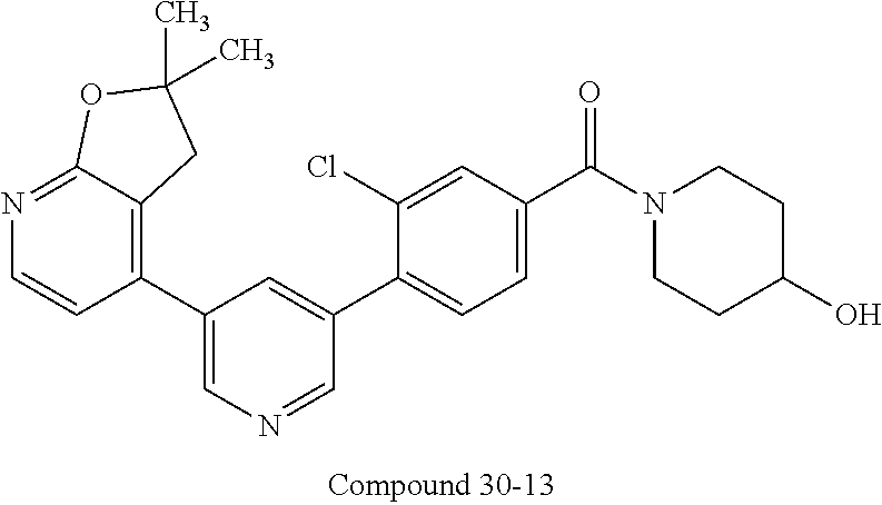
C1(C2=CN=CC(C3=CC=C(C(N4CCC(O)CC4)=O)C=C3Cl)=C2)=C2C(=NC=C1)OC(C)(C)C2
